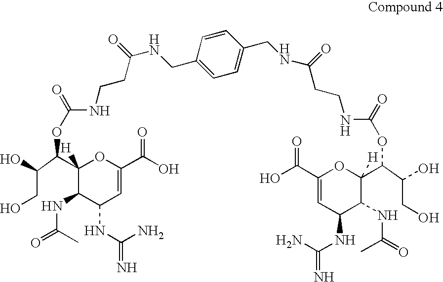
OCC(O)C(C1([H])C(NC(C)=O)C(NC(N)=N)C=C(C(=O)O)O1)OC(NCCC(NCC1=CC=C(CNC(CCNC(=O)OC(C(CO)O)C2([H])C(NC(C)=O)C(NC(N)=N)C=C(C(=O)O)O2)=O)C=C1)=O)=O
